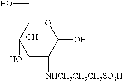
O1C(CO)C(O)C(O)C([NHCH2CH2CH2SO3H])C1O
